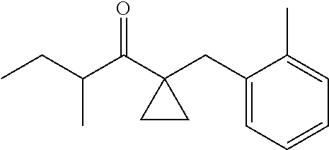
C1(CC2(C(C(CC)C)=O)CC2)=CC=CC=C1C
